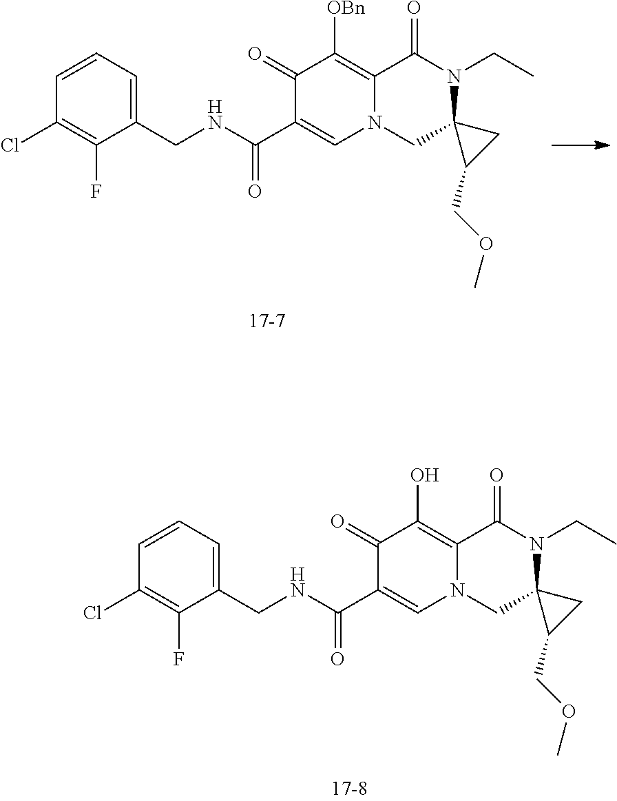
C1=CC=C(CNC(C2=CN3C(=C(O)C2=O)C(=O)N(CC)C2(C3)C(COC)C2)=O)C(F)=C1Cl.C1=CC=C(CNC(C2=CN3C(=C([OBn])C2=O)C(=O)N(CC)C2(C3)C(COC)C2)=O)C(F)=C1Cl
